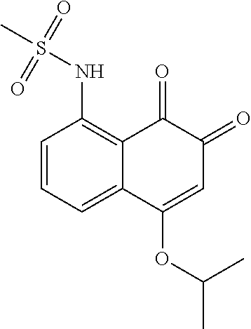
C1=CC=C2C(=C1NS(C)(=O)=O)C(=O)C(=O)C=C2OC(C)C
